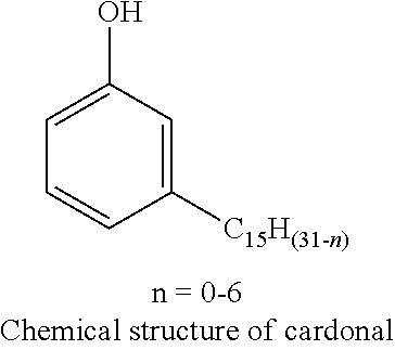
C1=C(O)C=C([C15H(31-n)])C=C1
